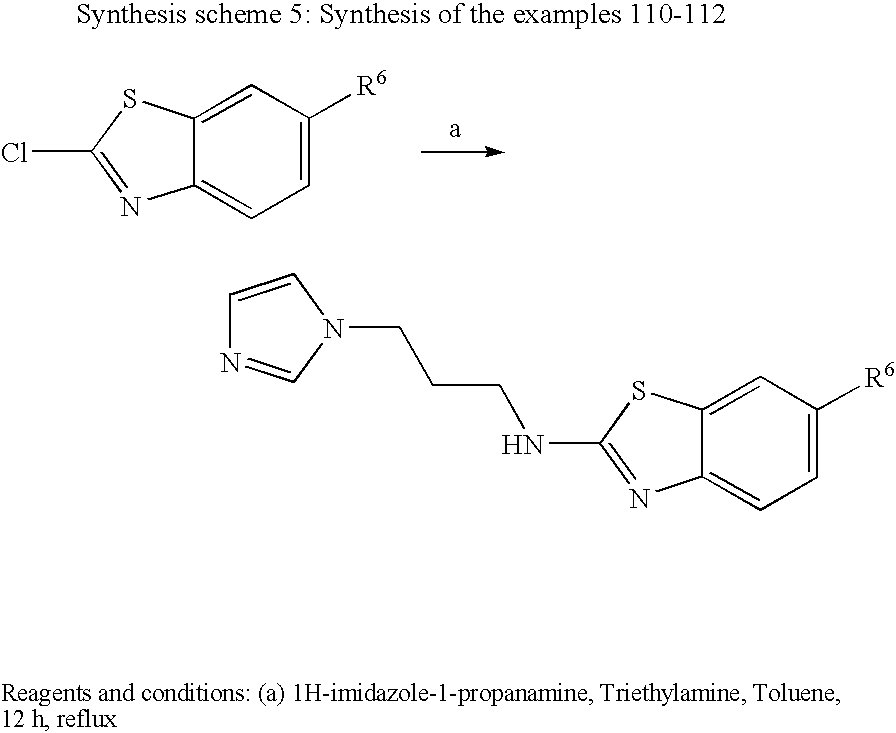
C12=CC([R6])=CC=C1N=C(Cl)S2.C1=CN(CCCNC2=NC3=CC=C([R6])C=C3S2)C=N1
